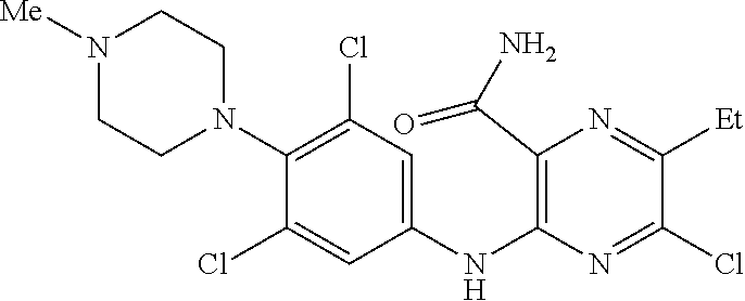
C1(NC2=C(C(N)=O)N=C([Et])C(Cl)=N2)=CC(Cl)=C(N2CCN([Me])CC2)C(Cl)=C1
